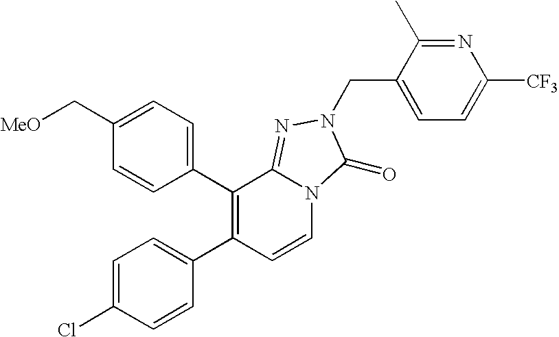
C1(C2=C(C3=CC=C(Cl)C=C3)C=CN3C2=NN(CC2=CC=C([CF3])N=C2C)C3=O)=CC=C(C[MeO])C=C1
